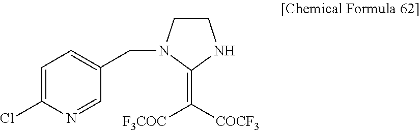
C1=C(Cl)N=CC(CN2CCNC2=C([COCF3])[F3COC])=C1
